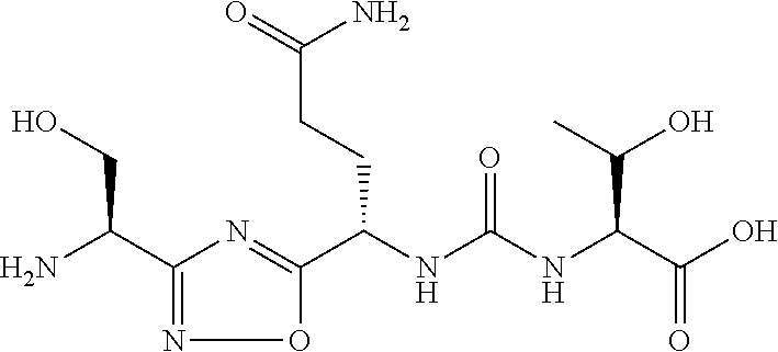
C1(C(N)CO)=NOC(C(NC(NC(C(O)=O)C(C)O)=O)CCC(=O)N)=N1
